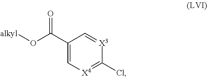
C1(C(O[alkyl])=O)=C[X4]=C(Cl)[X3]=C1
